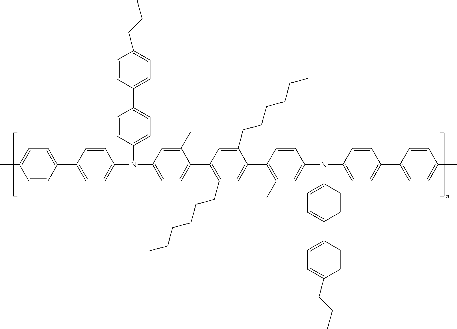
C1=CC(C2=CC=C(N(C3=CC=C(C4=C(CCCCCC)C=C(C5=C(C)C=C(N(C6=CC=C(C7=CC=C(C)C=C7)C=C6)C6=CC=C(C7=CC=C(CCC)C=C7)C=C6)C=C5)C(CCCCCC)=C4)C(C)=C3)C3=CC=C(C4=CC=C(CCC)C=C4)C=C3)C=C2)=CC=C1C
